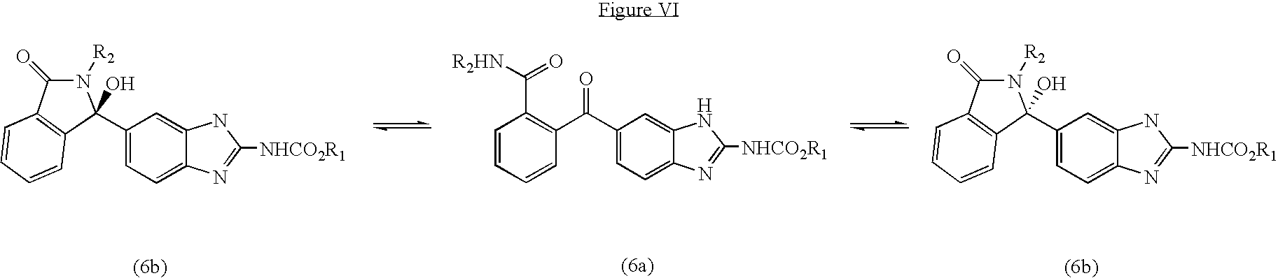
C1(C(C2=C(C([R2HN])=O)C=CC=C2)=O)=CC=C2C(=C1)NC([NHCO2R1])=N2.C1(C2=CC=C3C(=C2)NC([NHCO2R1])=N3)(O)N([R2])C(=O)C2=C1C=CC=C2.C1(C2=CC=C3C(=C2)NC([NHCO2R1])=N3)(O)N([R2])C(=O)C2=C1C=CC=C2
